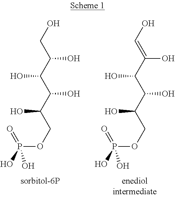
OCC(C(C(C(COP(O)(=O)O)O)O)O)O.OC=C(C(C(C(COP(O)(=O)O)O)O)O)O
